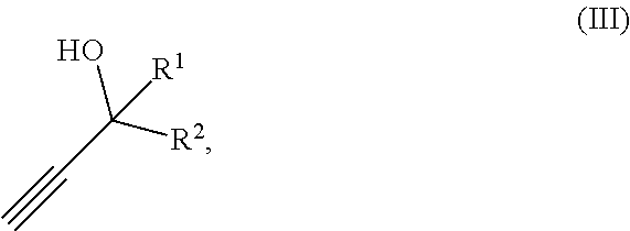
C(C([R2])(O)[R1])#C
